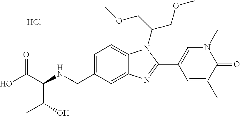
OC(C(NCC1=CC=C2C(=C1)N=C(C1=CN(C)C(=O)C(C)=C1)N2C(COC)COC)C(O)C)=O.Cl
